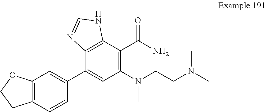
C12=C(C=CC(C3=CC(N(CCN(C)C)C)=C(C(N)=O)C4=C3N=CN4)=C1)CCO2
